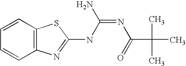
C12=C(N=C(NC(=NC(=O)C(C)(C)C)N)S1)C=CC=C2
